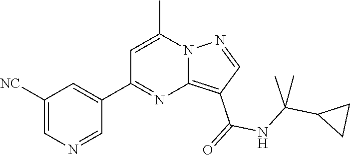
C12=C(C(=O)NC(C3CC3)(C)C)C=NN1C(C)=CC(C1=CC([NC])=CN=C1)=N2
